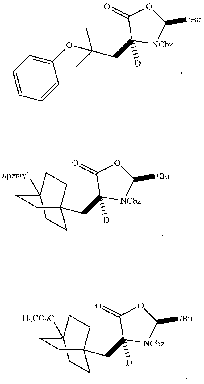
C(C1([D])[NCbz]C([tBu])OC1=O)C12CCC([npentyl])(CC1)CC2.C(C1([D])[NCbz]C([tBu])OC1=O)C12CCC([H3CO2C])(CC1)CC2.C1(OC(C)(C)CC2([D])[NCbz]C([tBu])OC2=O)=CC=CC=C1
